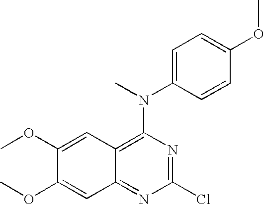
C1(OC)=CC2=C(N(C3=CC=C(OC)C=C3)C)N=C(Cl)N=C2C=C1OC
